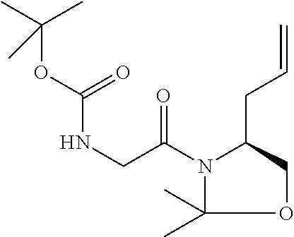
C(OC(NCC(N1C(CC=C)COC1(C)C)=O)=O)(C)(C)C
